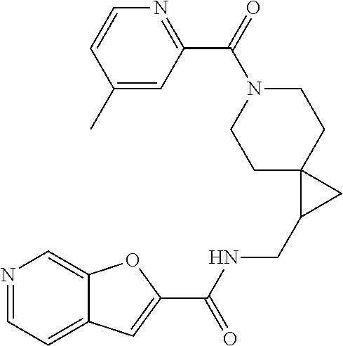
N1=CC=C2C(=C1)OC(C(NCC1CC13CCN(C(C1=NC=CC(C)=C1)=O)CC3)=O)=C2
